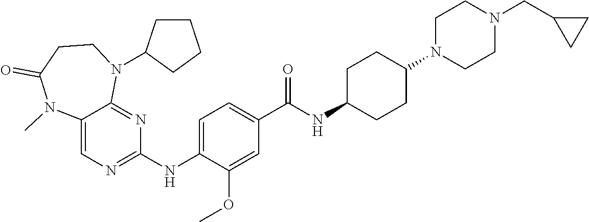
C12=CN=C(NC3=CC=C(C(NC4CCC(N5CCN(CC6CC6)CC5)CC4)=O)C=C3OC)N=C1N(C1CCCC1)CCC(=O)N2C
